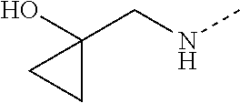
C1(CNC)(O)CC1
